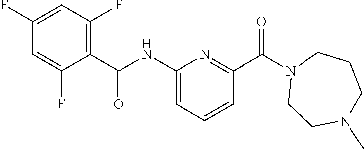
C(=O)(NC1=CC=CC(C(N2CCN(C)CCC2)=O)=N1)C1=C(F)C=C(F)C=C1F
